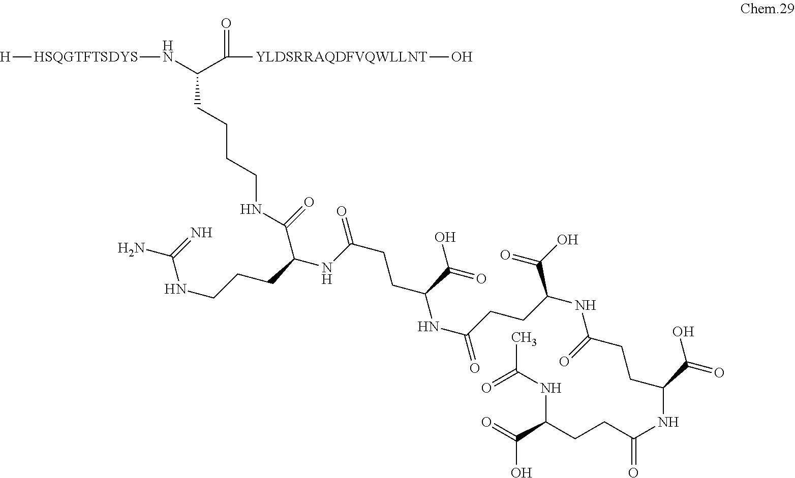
[H][HSQGTFTSDYS]NC(C([YLDSRRAQDFVQWLLNT]O)=O)CCCCNC(C(NC(CCC(NC(CCC(NC(CCC(NC(=O)CCC(C(=O)O)NC(C)=O)C(=O)O)=O)C(=O)O)=O)C(=O)O)=O)CCCNC(N)=N)=O
